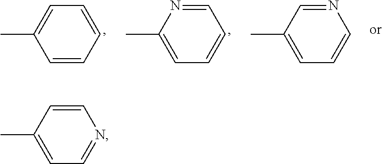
C1(C)=CC=CC=C1.C1(C)=CC=CC=N1.C1(C)=CC=CN=C1.C1(C)=CC=NC=C1
